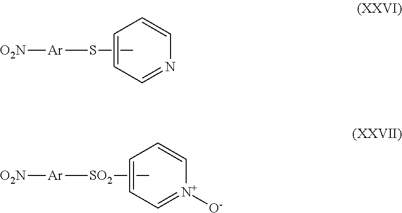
[SO2]([Ar][O2N])C.C1=[N+]([O-])C=CC=C1.S(C)[Ar][O2N].C1=NC=CC=C1
